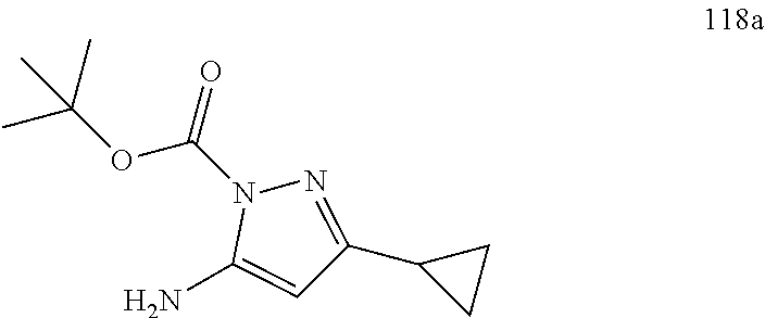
O(C(=O)N1C(N)=CC(C2CC2)=N1)C(C)(C)C
